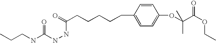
C1=CC(CCCCCC(=O)NNC(NCCC)=O)=CC=C1OC(C)(C(=O)OCC)C
